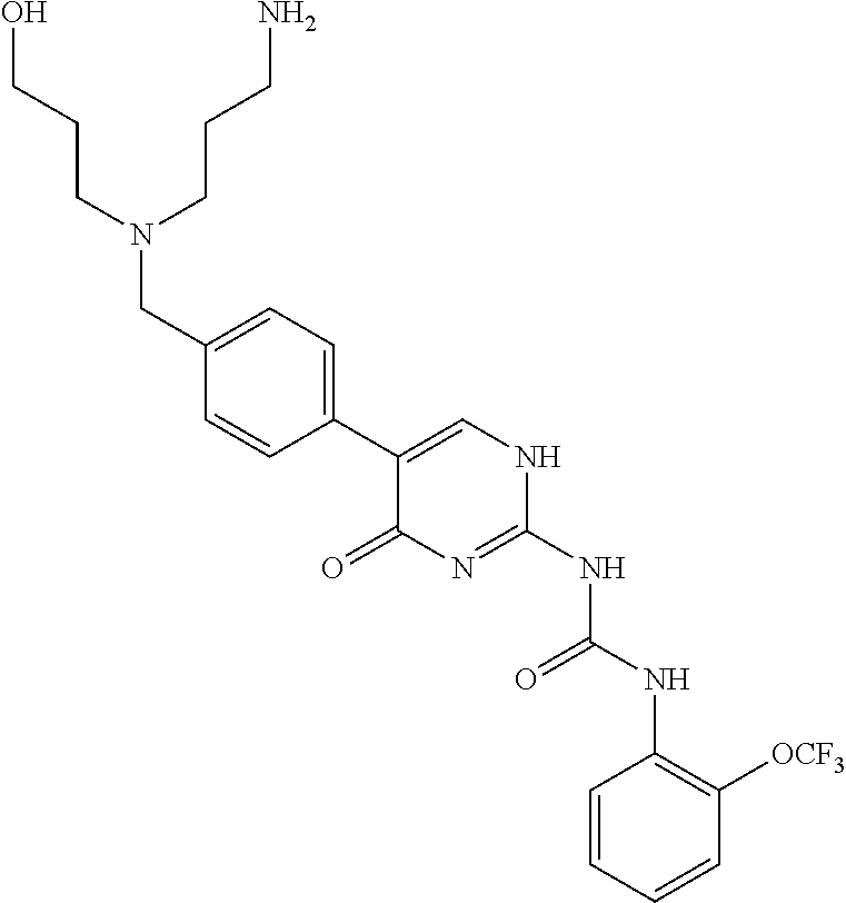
C1=CC=CC([OCF3])=C1NC(NC1=NC(=O)C(C2=CC=C(CN(CCCO)CCCN)C=C2)=CN1)=O
